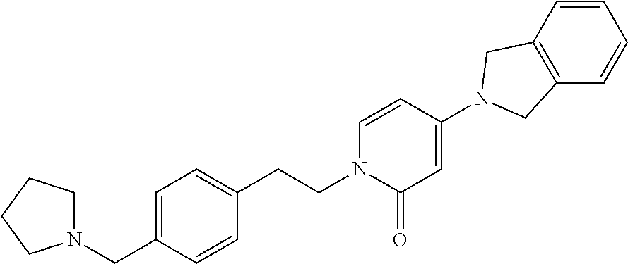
N1(CC2=CC=C(CCN3C(=O)C=C(N4CC5=C(C=CC=C5)C4)C=C3)C=C2)CCCC1
